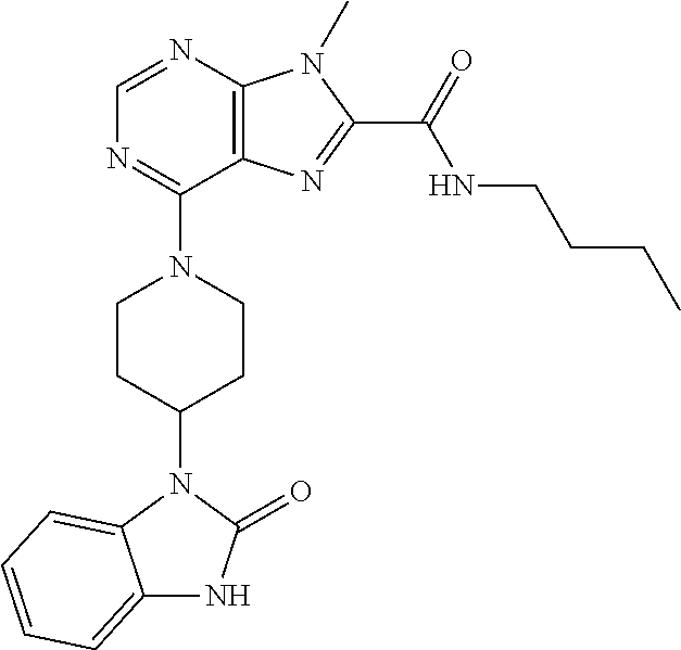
C1=NC2=C(C(N3CCC(N4C5=CC=CC=C5NC4=O)CC3)=N1)N=C(C(NCCCC)=O)N2C
